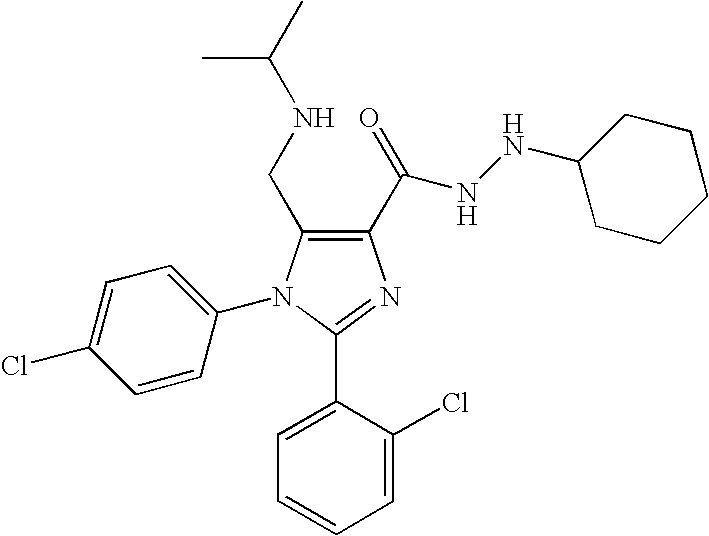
C1(CNC(C)C)=C(C(=O)NNC2CCCCC2)N=C(C2=CC=CC=C2Cl)N1C1=CC=C(Cl)C=C1
